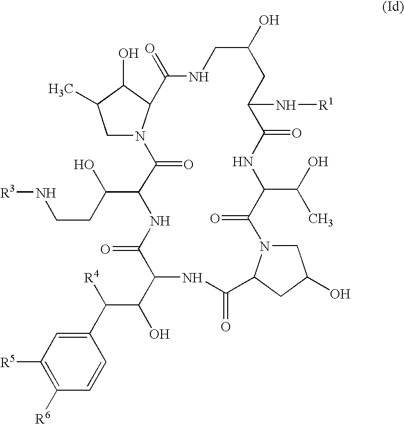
C1N2C(C(O)C1C)C(=O)NCC(O)CC(N[R1])C(=O)NC(C(O)C)C(=O)N1CC(O)CC1C(=O)NC(C(C([R4])C1=CC([R5])=C([R6])C=C1)O)C(=O)NC(C(O)CCN[R3])C2=O
